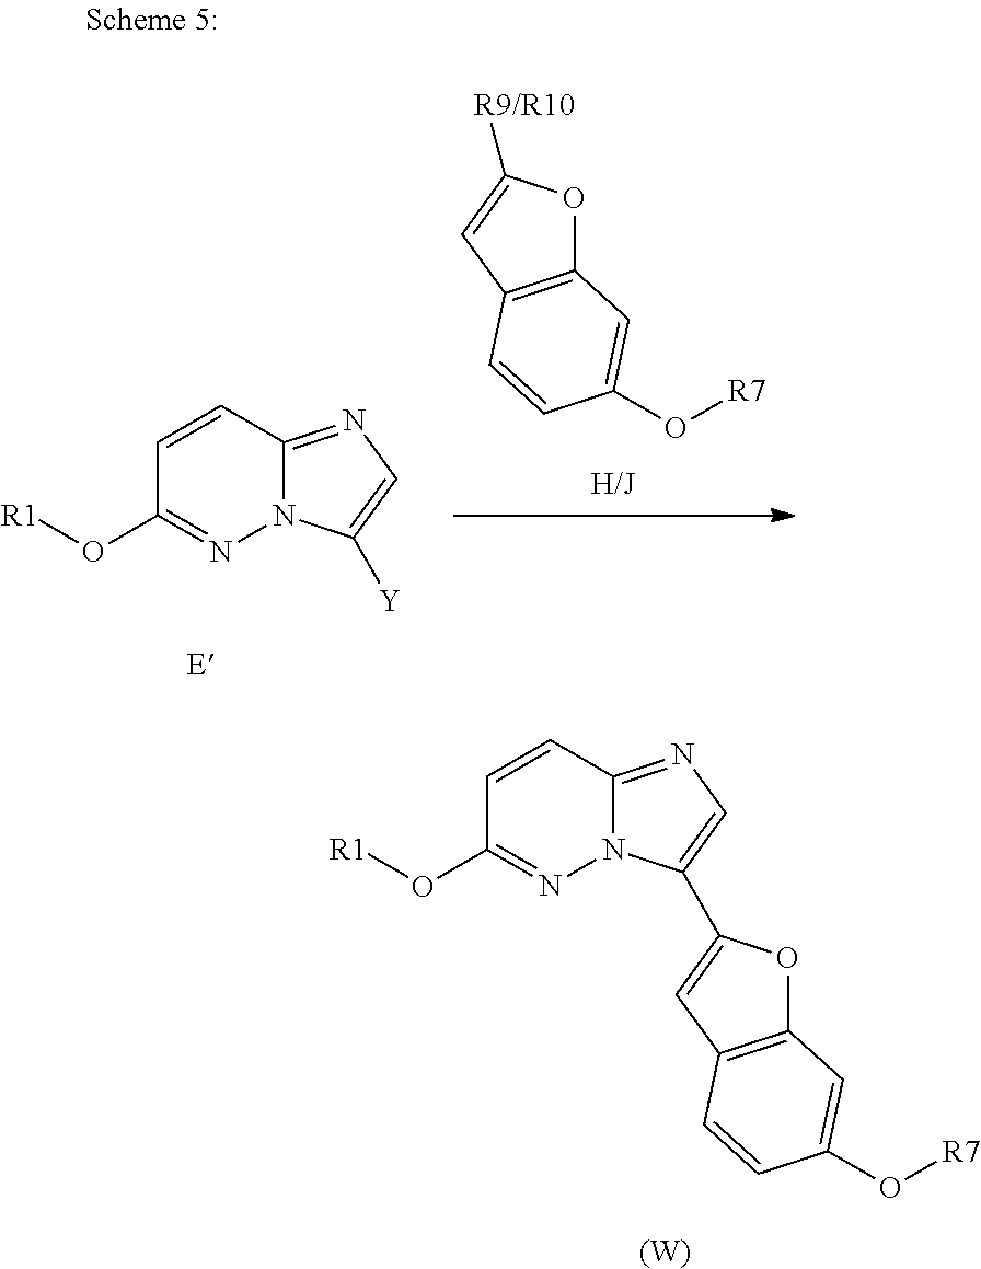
[(W)].N12C(=NC=C1C1=CC3=C(O1)C=C(O[R7])C=C3)C=CC(O[R1])=N2.N12C(=NC=C1[Y])C=CC(O[R1])=N2.[E].[R9/R10]C1=CC2=C(O1)C=C(O[R7])C=C2
